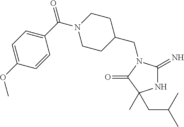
N1C(=N)N(CC2CCN(C(C3=CC=C(OC)C=C3)=O)CC2)C(=O)C1(C)CC(C)C
